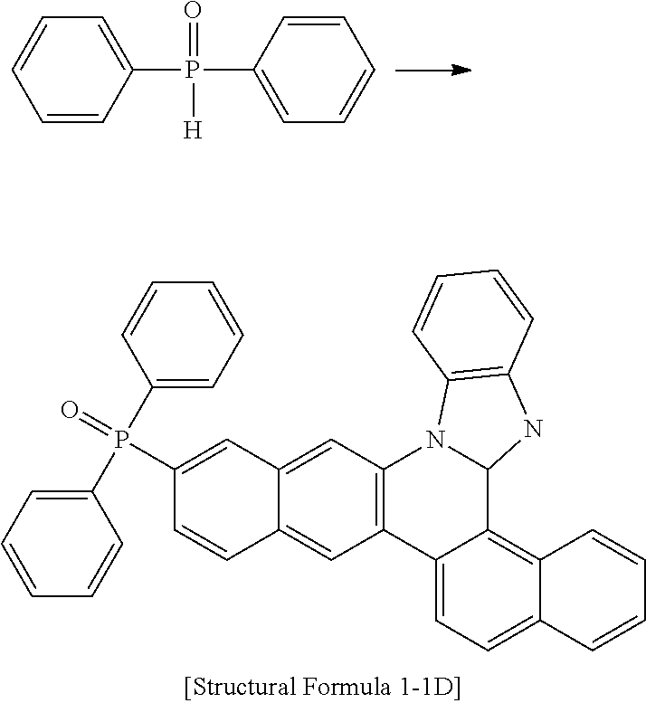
C1(P(=O)(C2=CC=CC=C2)C2=CC=CC=C2)=CC2=CC3=C(C=C2C=C1)C1=CC=C2C(=C1C1N3C3=C(N1)C=CC=C3)C=CC=C2.C1=C(P(C2=CC=CC=C2)(=O)[H])C=CC=C1
